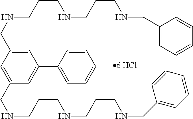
C1=C(CNCCCNCCCNCC2=CC=CC=C2)C=C(CNCCCNCCCNCC2=CC=CC=C2)C=C1C1=CC=CC=C1
